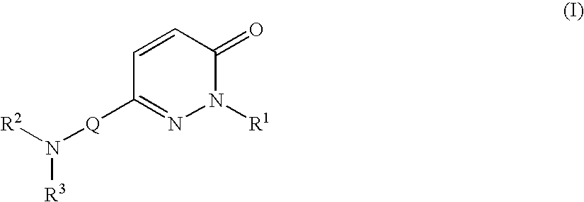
N1([R1])C(=O)C=CC([Q]N([R2])[R3])=N1
